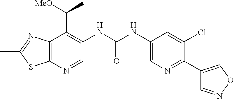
C12=C(N=CC(NC(NC3=CN=C(C4=CON=C4)C(Cl)=C3)=O)=C1C([MeO])C)SC(C)=N2
